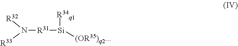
N([R31][Si]([R34q1])[(OR35)q2..])([R32])[R33]
